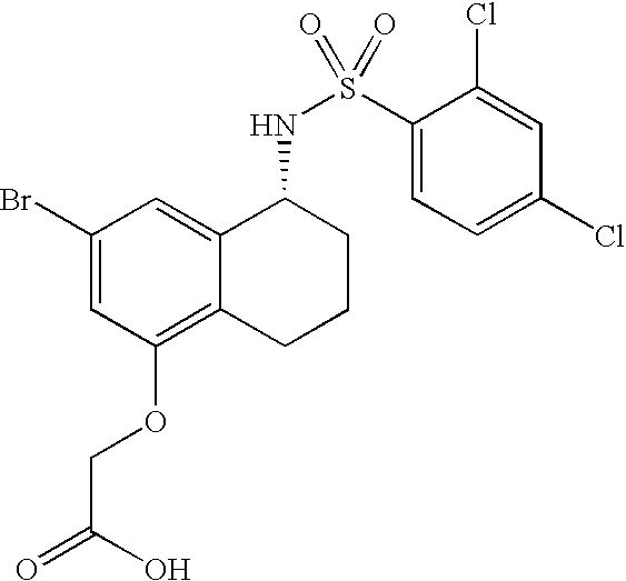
C1(Br)=CC(OCC(=O)O)=C2C(=C1)C(NS(C1=CC=C(Cl)C=C1Cl)(=O)=O)CCC2
